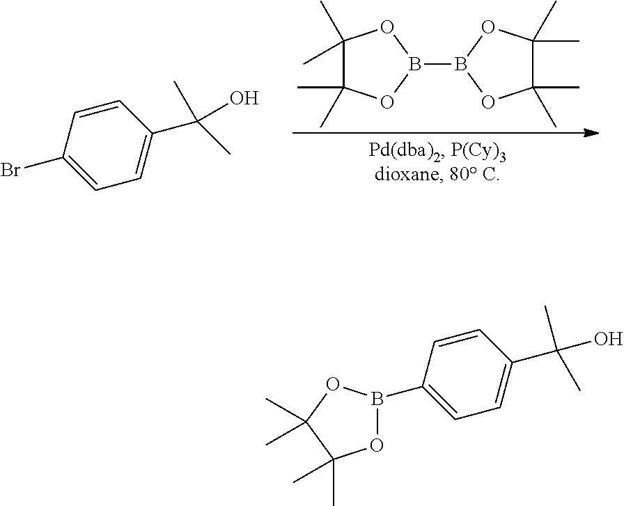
C1=CC(Br)=CC=C1C(C)(O)C.B1(B2OC(C)(C)C(C)(C)O2)OC(C)(C)C(C)(C)O1.O1B(C2=CC=C(C(O)(C)C)C=C2)OC(C)(C)C1(C)C
